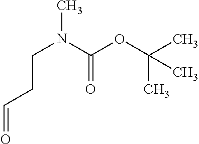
C(=O)CCN(C(OC(C)(C)C)=O)C
